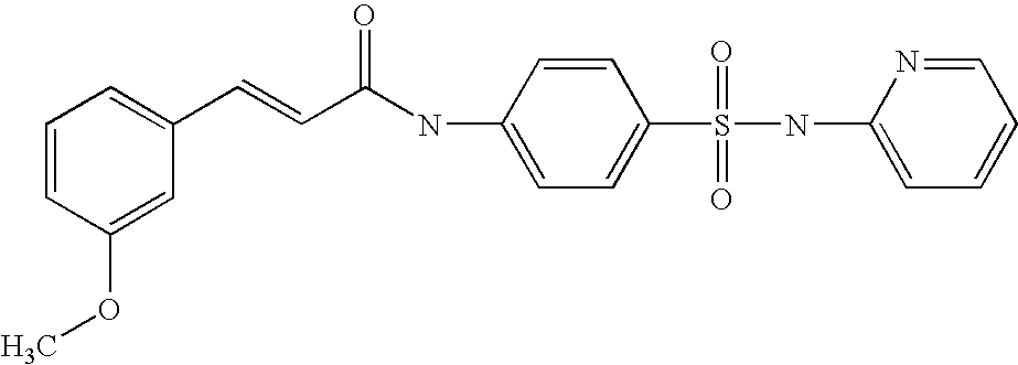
C1=CC(OC)=CC(C=CC(NC2=CC=C(S(NC3=CC=CC=N3)(=O)=O)C=C2)=O)=C1
